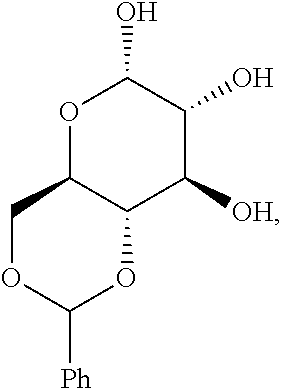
C1OC([Ph])OC2C1OC(O)C(O)C2[OH]
